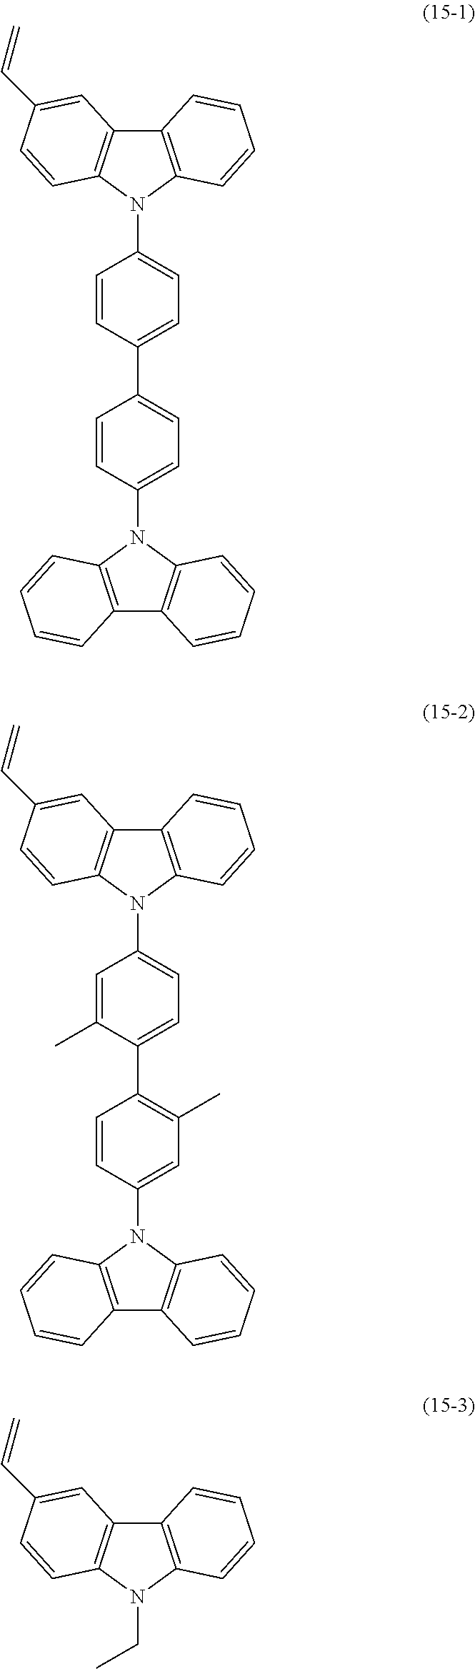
C12=C(N(C3=CC=C(C4=CC=C(N5C6=C(C7=C5C=CC=C7)C=C(C=C)C=C6)C=C4)C=C3)C3=C1C=CC=C3)C=CC=C2.C12=C(N(C3=CC(C)=C(C4=CC=C(N5C6=C(C7=C5C=CC=C7)C=C(C=C)C=C6)C=C4C)C=C3)C3=C1C=CC=C3)C=CC=C2.C(N1C2=C(C3=C1C=CC=C3)C=C(C=C)C=C2)C
